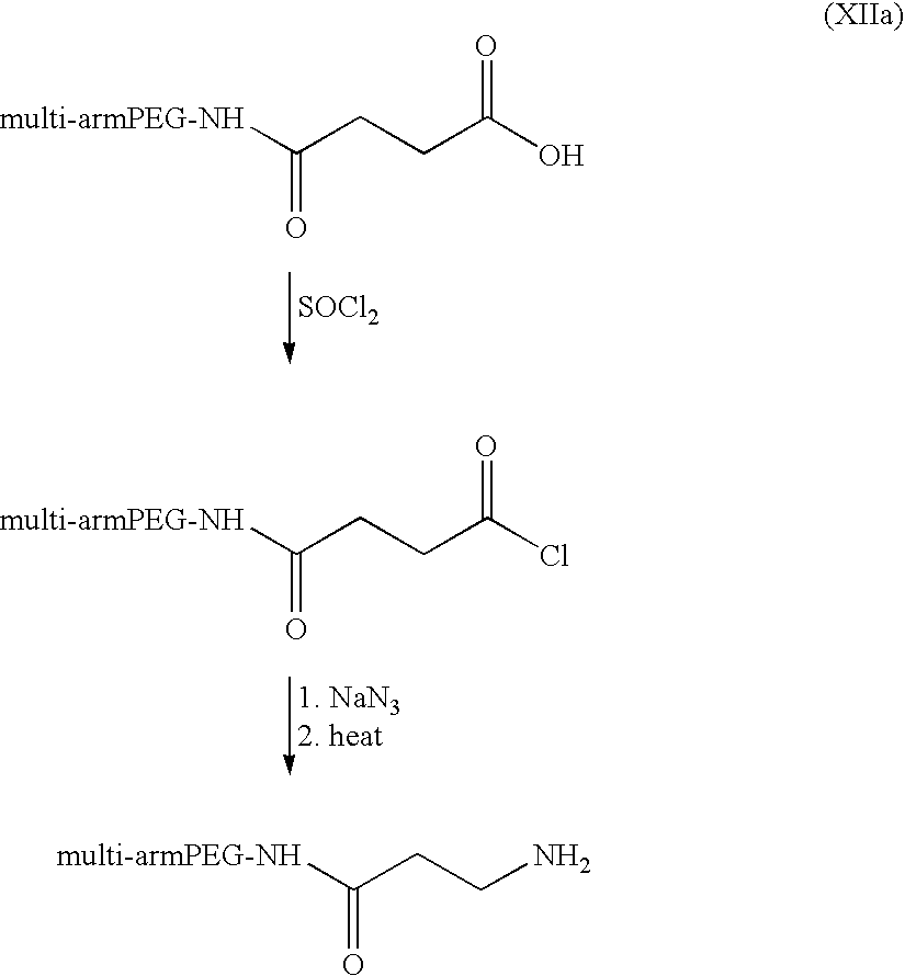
[multi-armPEG-NH]C(CCC(O)=O)=O.[SOCl2].[multi-armPEG-NH]C(CCC(Cl)=O)=O.[multi-armPEG-NH]C(CCN)=O
